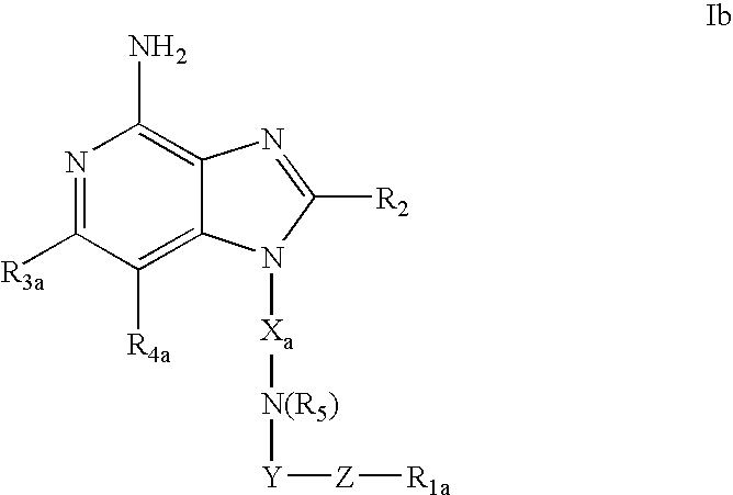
NC1=C2C(=C([R4a])C([R3a])=N1)N([Xa][N(R5)][Y][Z][R1a])C([R2])=N2
